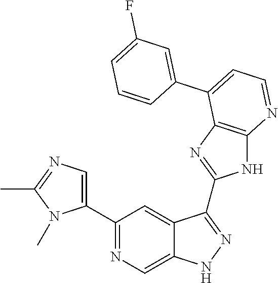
C1(C2=NC=C3C(=C2)C(C2=NC4=C(N2)N=CC=C4C2=CC(F)=CC=C2)=NN3)=CN=C(C)N1C
